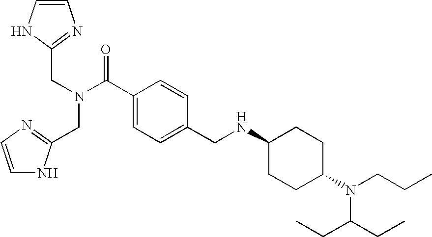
C1=CNC(CN(C(C2=CC=C(CNC3CCC(N(CCC)C(CC)CC)CC3)C=C2)=O)CC2=NC=CN2)=N1
